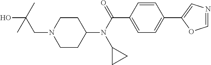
C1(N(C(=O)C2=CC=C(C3=CN=CO3)C=C2)C2CC2)CCN(CC(O)(C)C)CC1
